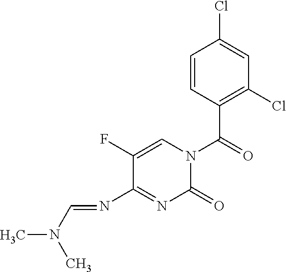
C1=CC(C(=O)N2C=C(F)C(N=CN(C)C)=NC2=O)=C(Cl)C=C1Cl
